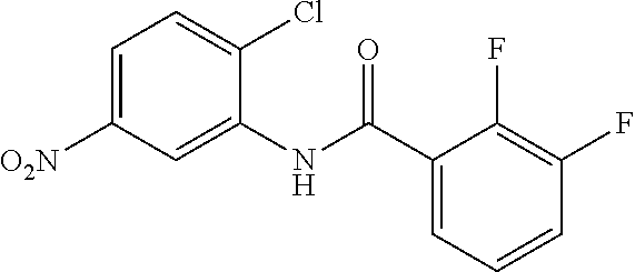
C1=C([O2N])C=C(NC(C2=CC=CC(F)=C2F)=O)C(Cl)=C1
